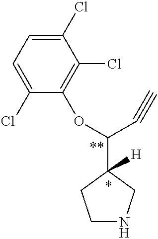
C1NCC(C(OC2=C(Cl)C(Cl)=CC=C2Cl)C#C)([H])C1
